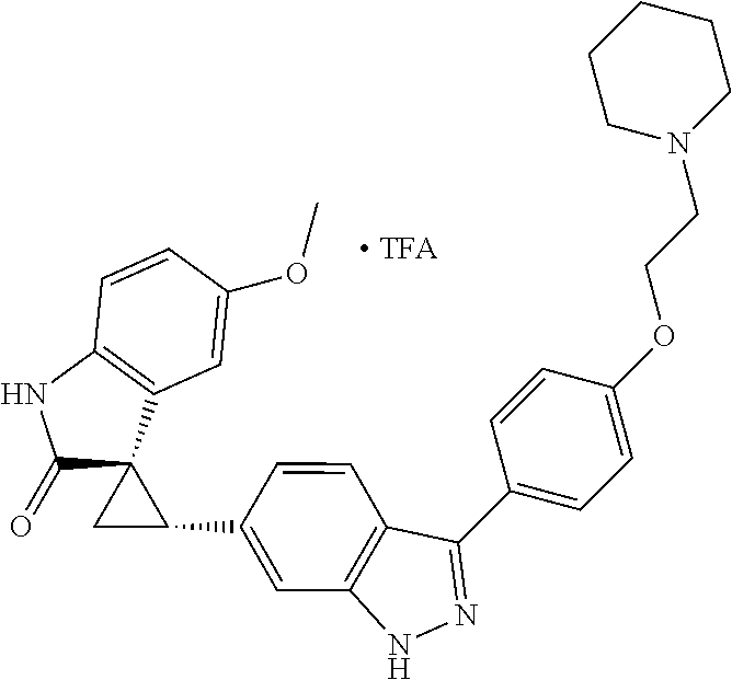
C1(=O)C2(C3=C(N1)C=CC(OC)=C3)CC2C1=CC2=C(C(C3=CC=C(OCCN4CCCCC4)C=C3)=NN2)C=C1
